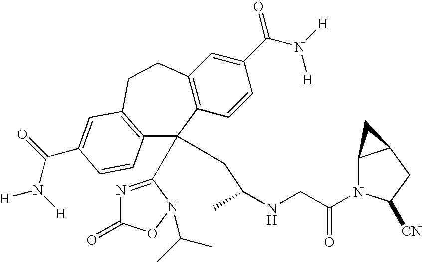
C12=C(C=CC(C(N([H])[H])=O)=C1)C(C1=NC(=O)ON1C(C)C)(CC(NCC(N1C3C(CC1[CN])C3)=O)C)C1=C(CC2)C=C(C(N([H])[H])=O)C=C1
